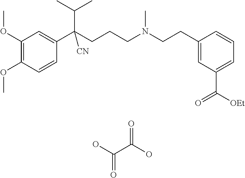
C1(OC)=C(OC)C=CC(C(CCCN(CCC2=CC(C([OEt])=O)=CC=C2)C)(C(C)C)[CN])=C1.OC(C(O)=O)=O
